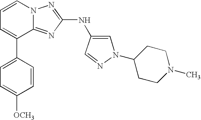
C1=CN2C(=NC(NC3=CN(C4CCN(C)CC4)N=C3)=N2)C(C2=CC=C([OCH3])C=C2)=C1
